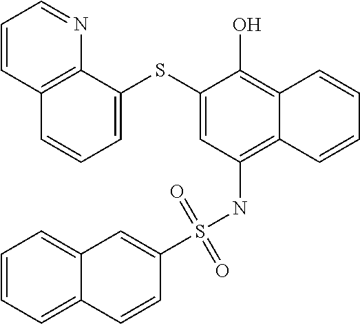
C1=C(SC2=CC=CC3=C2N=CC=C3)C(O)=C2C(=C1NS(C1=CC3=CC=CC=C3C=C1)(=O)=O)C=CC=C2
